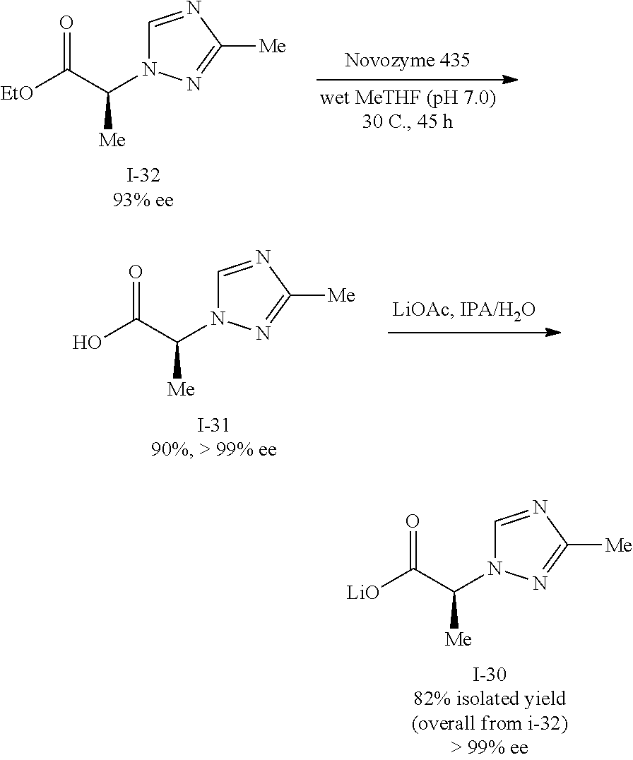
OC(C(N1C=NC([Me])=N1)[Me])=O.[EtO]C(C(N1C=NC([Me])=N1)[Me])=O.[LiO]C(C(N1C=NC([Me])=N1)[Me])=O
